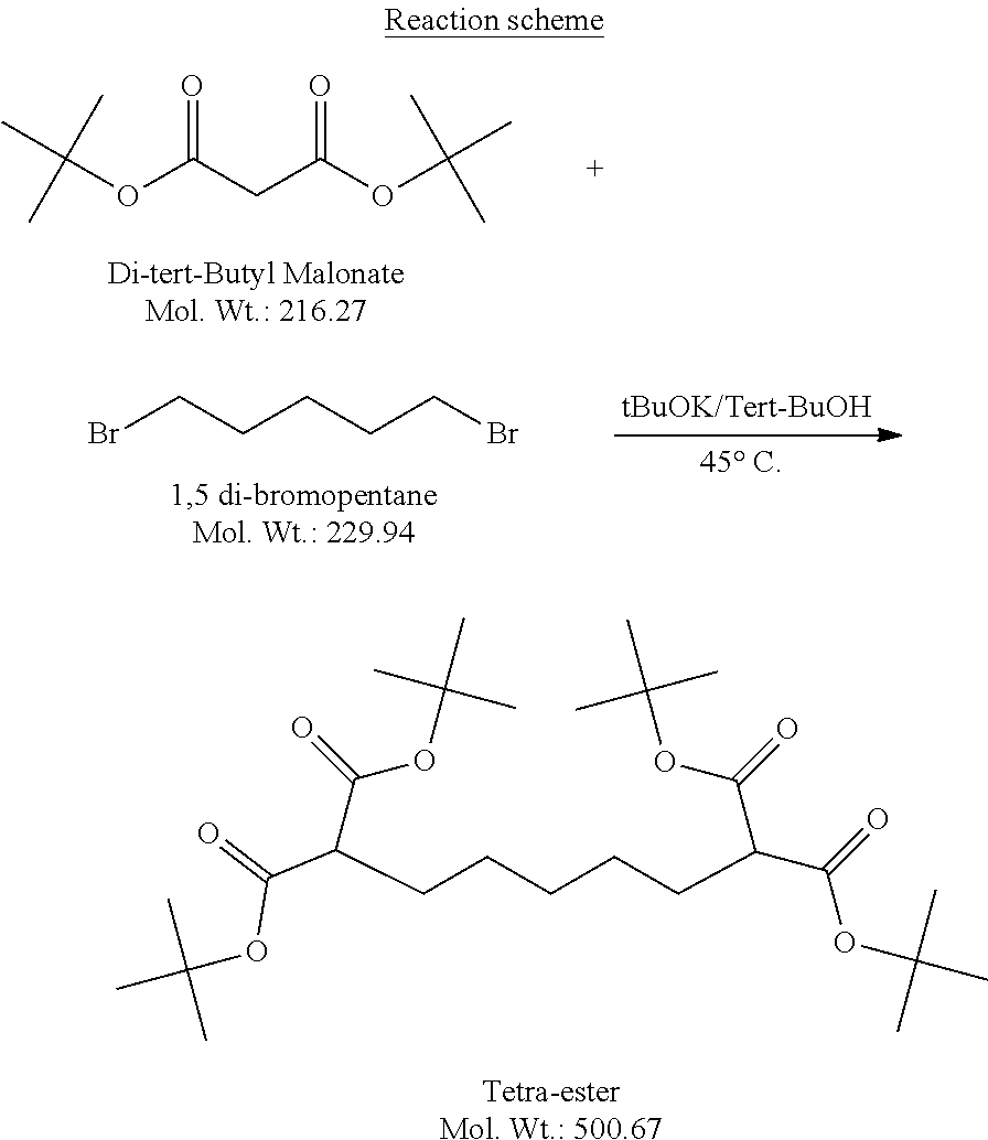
CC(OC(CC(OC(C)(C)C)=O)=O)(C)C.BrCCCCCBr.C(CCCCC(C(OC(C)(C)C)=O)C(OC(C)(C)C)=O)C(C(OC(C)(C)C)=O)C(OC(C)(C)C)=O.[Tetra-esterMol. Wt.: 500.67]
